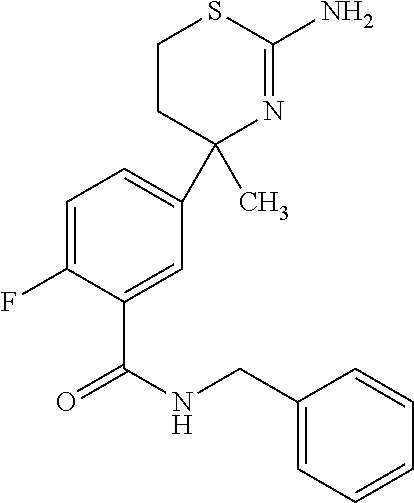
C1=C(F)C(C(NCC2=CC=CC=C2)=O)=CC(C2(C)N=C(N)SCC2)=C1
